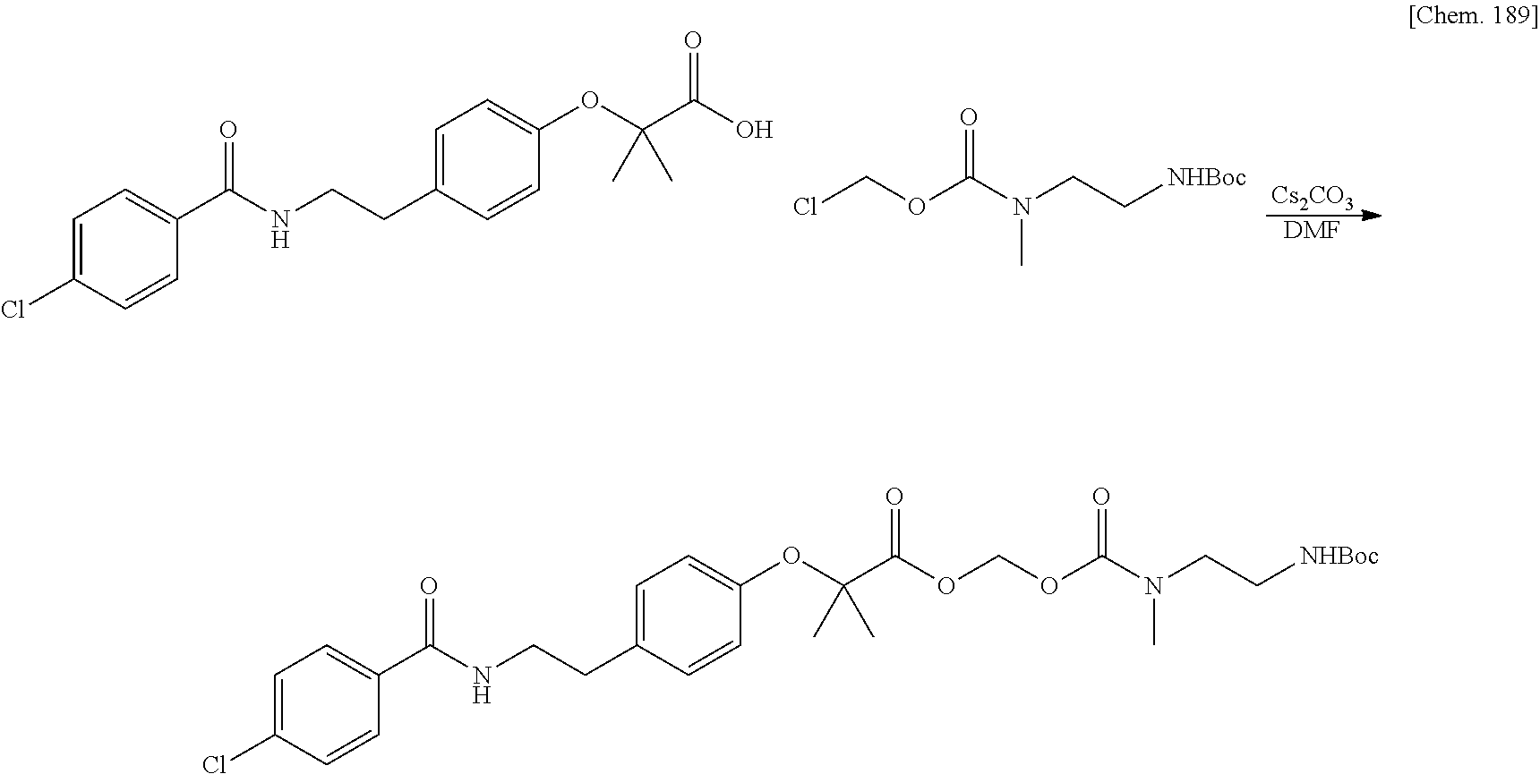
[Cs2CO3].[DMF].OC(C(C)(C)OC1=CC=C(CCNC(C2=CC=C(Cl)C=C2)=O)C=C1)=O.ClCOC(N(CC[NHBoc])C)=O.CC(C)(OC1=CC=C(CCNC(C2=CC=C(Cl)C=C2)=O)C=C1)C(=O)OCOC(N(CC[NHBoc])C)=O
